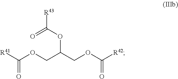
[R43]C(OC(COC([R42])=O)COC([R41])=O)=O
